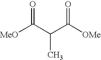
[MeO]C(C(C([OMe])=O)C)=O
